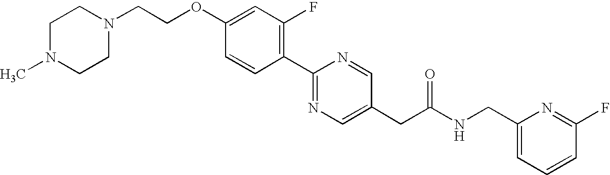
C1=CC(C2=NC=C(CC(NCC3=CC=CC(F)=N3)=O)C=N2)=C(F)C=C1OCCN1CCN(C)CC1
